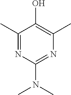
OC1=C(C)N=C(N(C)C)N=C1C
